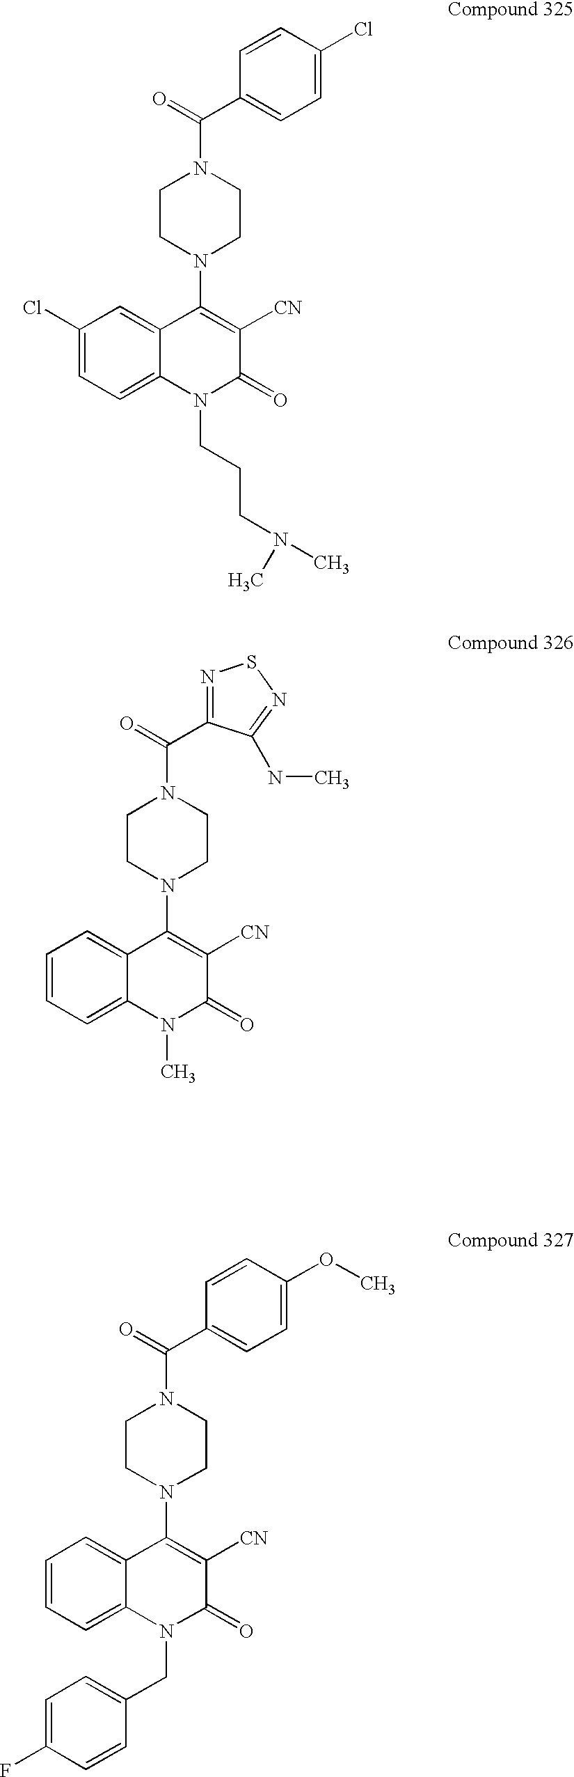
C(=O)(N1CCN(C2=C([CN])C(=O)N(CCCN(C)C)C3=CC=C(Cl)C=C23)CC1)C1=CC=C(Cl)C=C1.C(=O)(N1CCN(C2=C([CN])C(=O)N(CC3=CC=C(F)C=C3)C3=CC=CC=C23)CC1)C1=CC=C(OC)C=C1.C(=O)(N1CCN(C2=C([CN])C(=O)N(C)C3=CC=CC=C23)CC1)C1=NSN=C1NC
